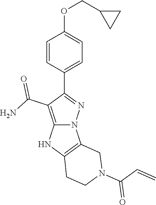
C1=CC(C2=NN3C(=C2C(N)=O)NC2=C3CN(C(=O)C=C)CC2)=CC=C1OCC1CC1
